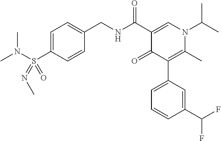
C1=C(S(N(C)C)(=O)=NC)C=CC(CNC(C2=CN(C(C)C)C(C)=C(C3=CC=CC(C(F)F)=C3)C2=O)=O)=C1
